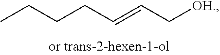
C(CCC=CC[OH.])C
